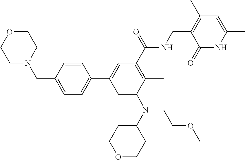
C1=C(CN2CCOCC2)C=CC(C2=CC(C(NCC3=C(C)C=C(C)NC3=O)=O)=C(C)C(N(C3CCOCC3)CCOC)=C2)=C1
